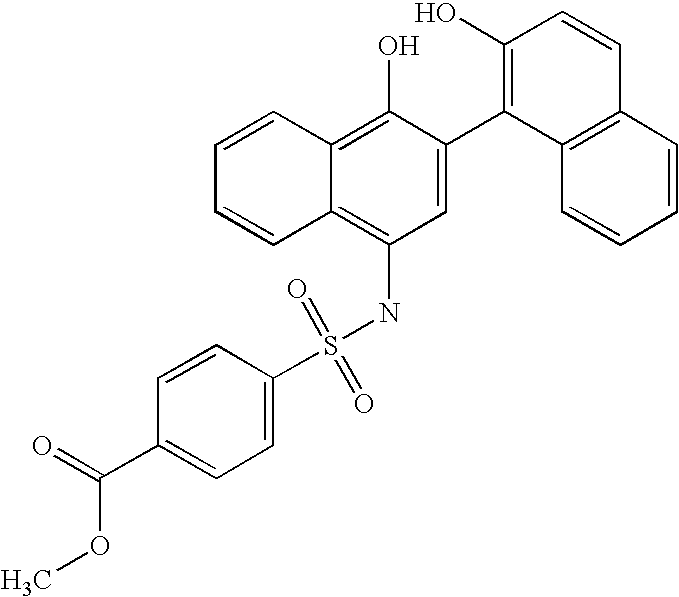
C1=CC(S(NC2=C3C(=C(O)C(C4=C(O)C=CC5=C4C=CC=C5)=C2)C=CC=C3)(=O)=O)=CC=C1C(OC)=O
